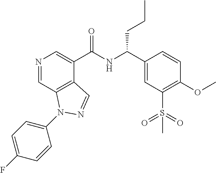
N1=CC2=C(C(C(NC(C3=CC(S(=O)(=O)C)=C(OC)C=C3)CCC)=O)=C1)C=NN2C1=CC=C(F)C=C1
